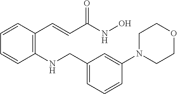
C1=CC(C=CC(NO)=O)=C(NCC2=CC=CC(N3CCOCC3)=C2)C=C1
